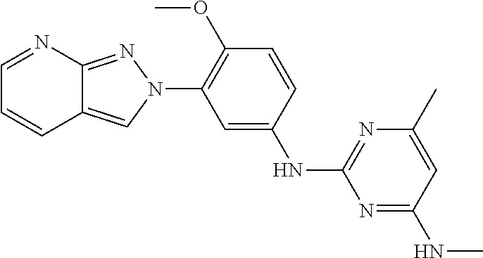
C1=NC2=NN(C3=C(OC)C=CC(NC4=NC(C)=CC(NC)=N4)=C3)C=C2C=C1
